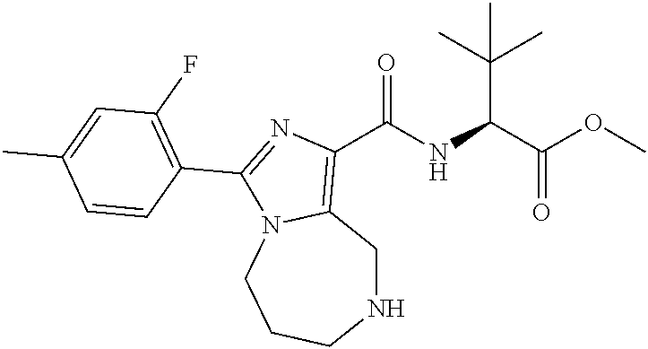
N1CC2=C(C(NC(C(OC)=O)C(C)(C)C)=O)N=C(C3=C(F)C=C(C)C=C3)N2CCC1
